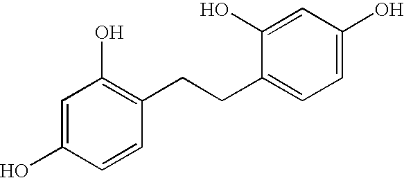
C1=C(O)C=CC(CCC2=CC=C(O)C=C2O)=C1O
